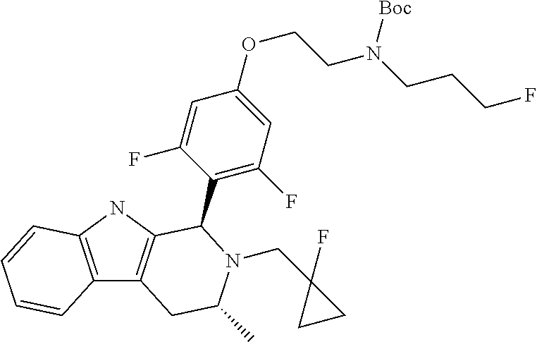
C12=C(NC3=C1CC(C)N(CC1(F)CC1)C3C1=C(F)C=C(OCCN(CCCF)[Boc])C=C1F)C=CC=C2
